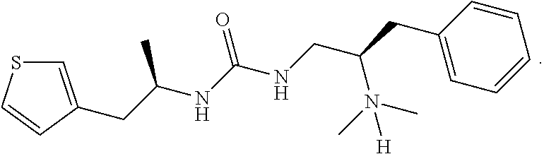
C1(CC(CNC(NC(CC2=CSC=C2)C)=O)N(C)(C)[H])=CC=CC=C1
